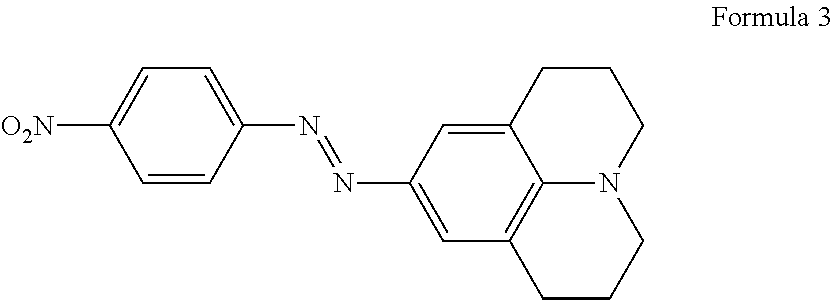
C1=C([O2N])C=CC(N=NC2=CC3=C4C(=C2)CCCN4CCC3)=C1
